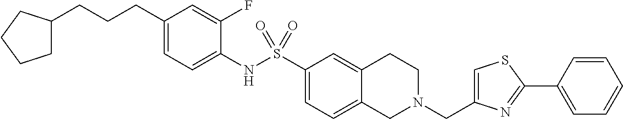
C1(CCCC2CCCC2)=CC=C(NS(C2=CC=C3C(=C2)CCN(CC2=CSC(C4=CC=CC=C4)=N2)C3)(=O)=O)C(F)=C1
